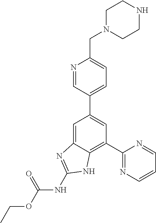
C1=C2C(=C(C3=NC=CC=N3)C=C1C1=CC=C(CN3CCNCC3)N=C1)NC(NC(OCC)=O)=N2
